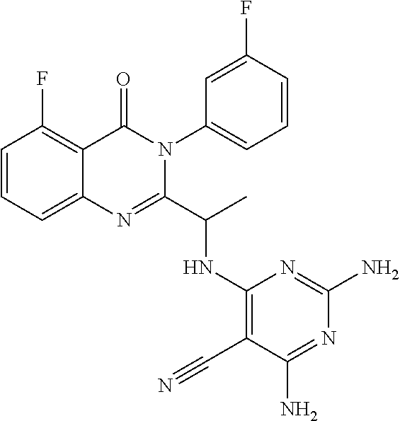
C1=CC=C2C(=C1F)C(=O)N(C1=CC=CC(F)=C1)C(C(C)NC1=C(C#N)C(N)=NC(N)=N1)=N2
